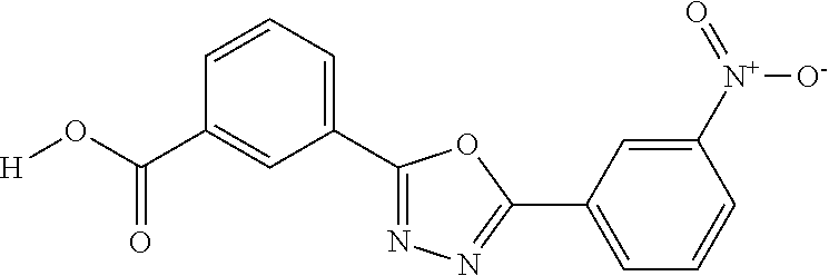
[H]OC(=O)C1=CC(C2=NN=C(C3=CC=CC([N+](=O)[O-])=C3)O2)=CC=C1
